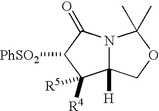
N12C([H])(COC1(C)C)C([R4])([R5])C([PhSO2])C2=O
